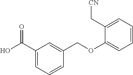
C1(C(O)=O)=CC=CC(COC2=CC=CC=C2C[CN])=C1
